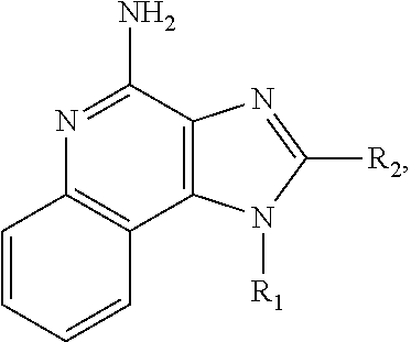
N1=C(N)C2=C(C3=C1C=CC=C3)N([R1])C([R2])=N2
